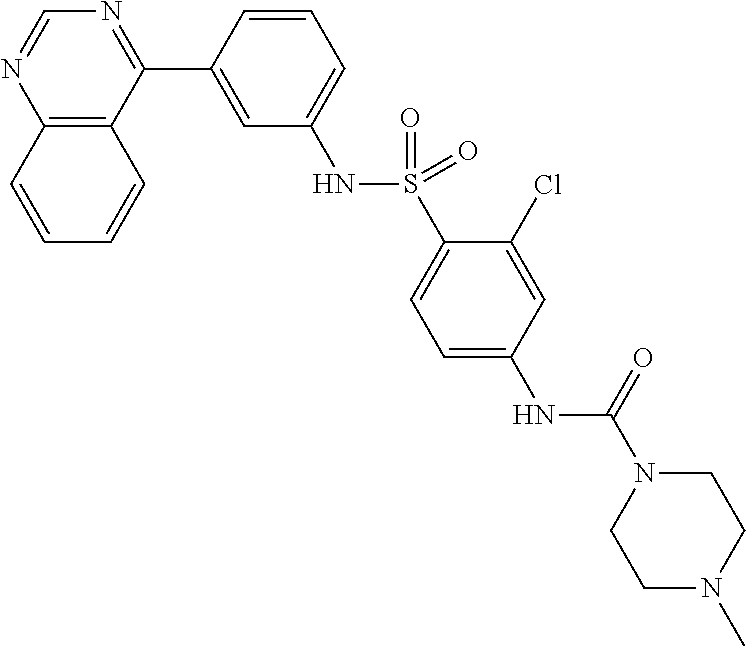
C12=C(C(C3=CC(NS(=O)(=O)C4=CC=C(NC(N5CCN(C)CC5)=O)C=C4Cl)=CC=C3)=NC=N1)C=CC=C2
